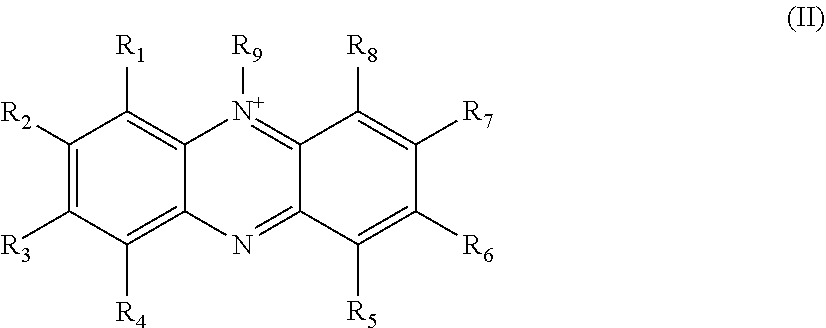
C12=NC3=C([R4])C([R3])=C([R2])C([R1])=C3[N+]([R9])=C1C([R8])=C([R7])C([R6])=C2[R5]
